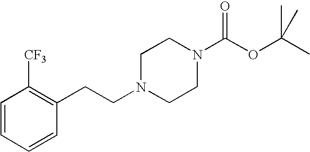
C(N1CCN(C(OC(C)(C)C)=O)CC1)CC1=C([CF3])C=CC=C1
